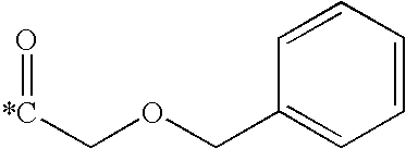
C([*C]=O)OCC1=CC=CC=C1
